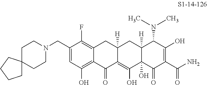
C1(CN2CCC3(CC2)CCCC3)=CC(O)=C2C(=C1F)CC1([H])C(=C(O)C3(O)C([H])(C1)C(N(C)C)C(O)=C(C(N)=O)C3=O)C2=O
